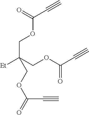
[Et]C(COC(C#C)=O)(COC(C#C)=O)COC(C#C)=O
